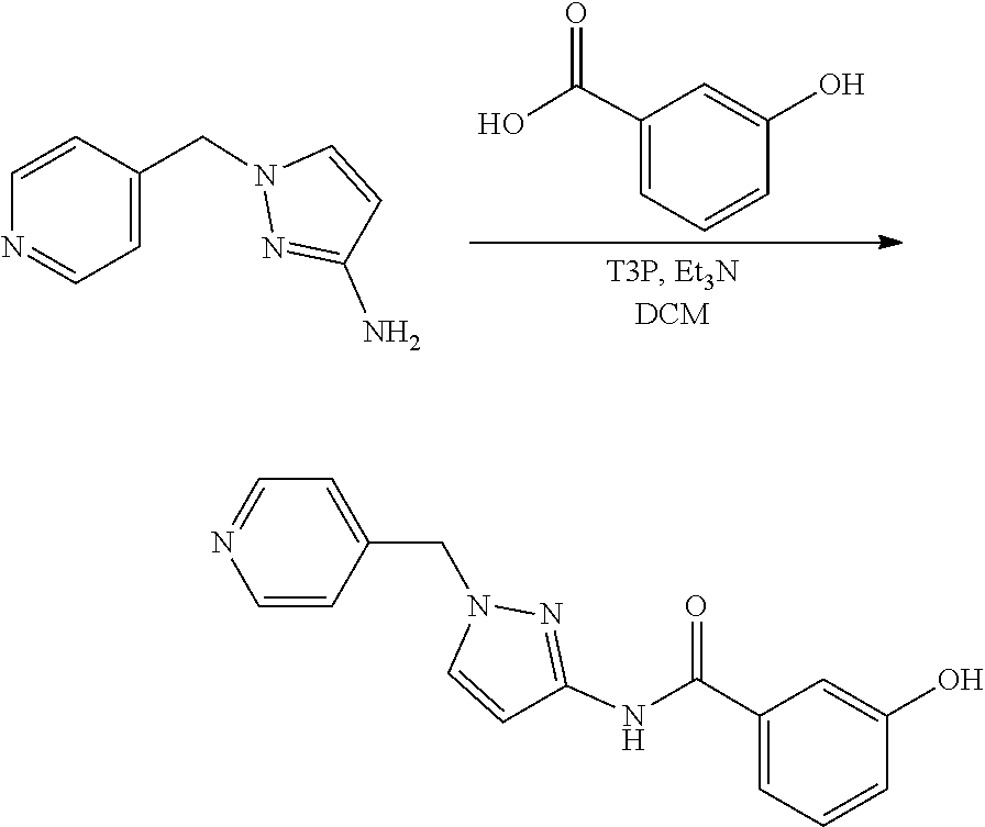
C1=C(O)C=CC=C1C(O)=O.N1(CC2=CC=NC=C2)N=C(N)C=C1.N1(CC2=CC=NC=C2)N=C(NC(C2=CC=CC(O)=C2)=O)C=C1
